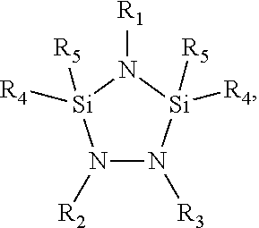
N1([R2])N([R3])[Si]([R5])([R4])N([R1])[Si]1([R4])[R5]
